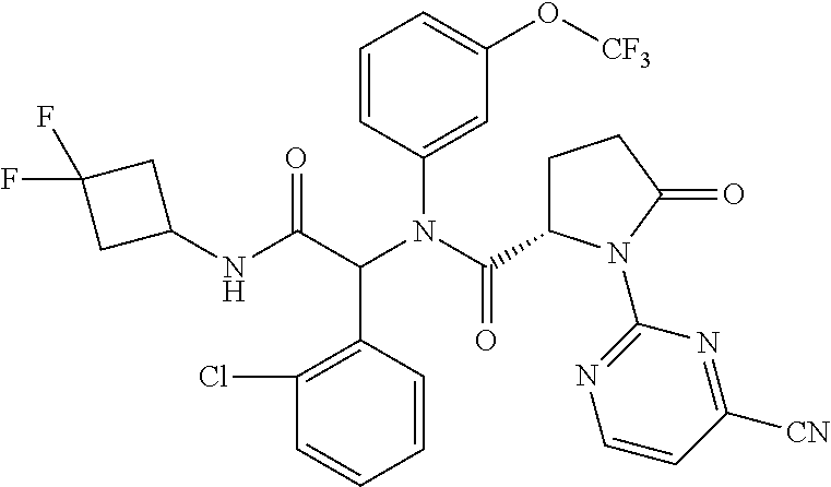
C1=CC(N(C(C2CCC(=O)N2C2=NC=CC([CN])=N2)=O)C(C(NC2CC(F)(F)C2)=O)C2=C(Cl)C=CC=C2)=CC(O[CF3])=C1
